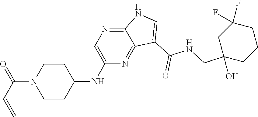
N(C1CCN(C(C=C)=O)CC1)C1=CN=C2C(=N1)C(C(NCC1(O)CCCC(F)(F)C1)=O)=CN2
